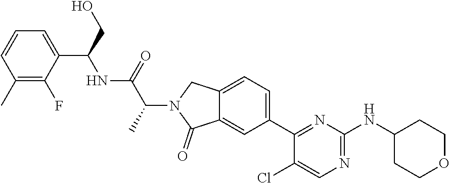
C12=CC(C3=NC(NC4CCOCC4)=NC=C3Cl)=CC=C1CN(C(C(NC(C1=CC=CC(C)=C1F)CO)=O)C)C2=O
